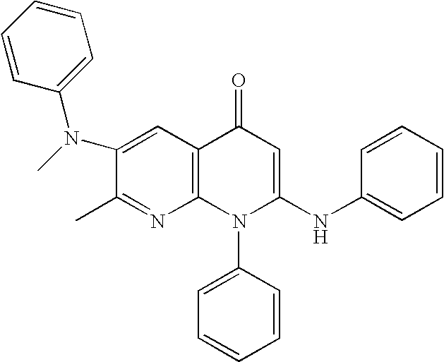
C1(C)=NC2=C(C=C1N(C1=CC=CC=C1)C)C(=O)C=C(NC1=CC=CC=C1)N2C1=CC=CC=C1
